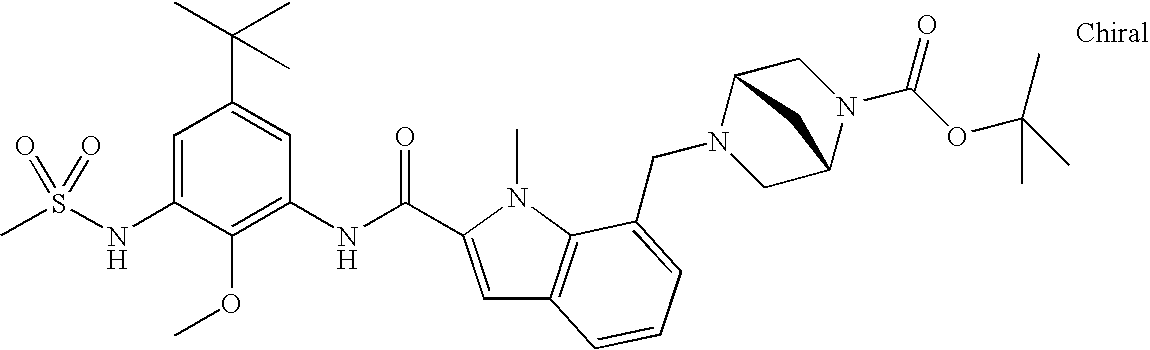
CS(NC1=CC(C(C)(C)C)=CC(NC(=O)C2=CC3=C(N2C)C(CN2CC4N(C(=O)OC(C)(C)C)CC2C4)=CC=C3)=C1OC)(=O)=O
